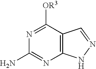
C12=C(C([OR3])=NC(N)=N1)C=NN2
